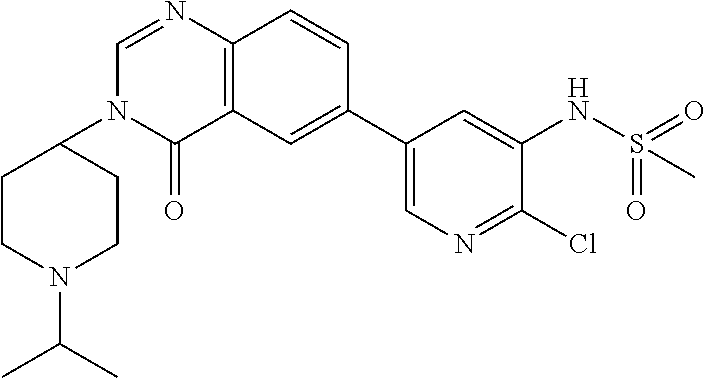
C12=C(C=CC(C3=CN=C(Cl)C(NS(=O)(=O)C)=C3)=C1)N=CN(C1CCN(C(C)C)CC1)C2=O
